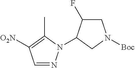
C1=NN(C2C(F)CN([Boc])C2)C(C)=C1[O2N]
